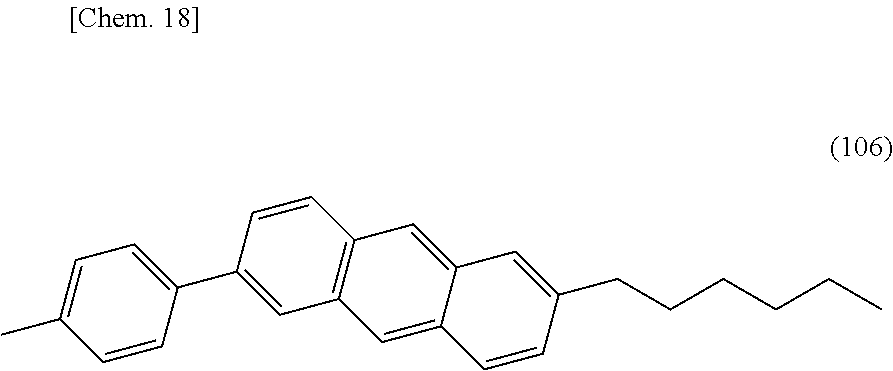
C1=CC(C2=CC=C(C)C=C2)=CC2=C1C=C1C(=C2)C=CC(CCCCCC)=C1
